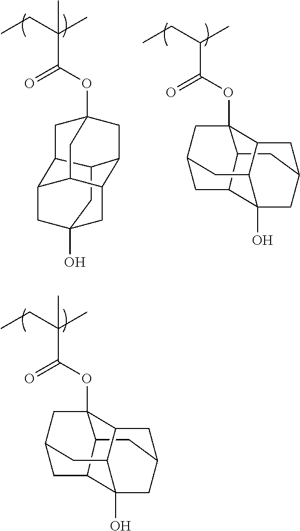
C12CC3(O)CC4C1CC1(OC(=O)C(C)(CC)C)CC2C(C3)C4C1.C12CC3CC4C5CC(CC1C5(O)C3)CC24OC(=O)C(C)CC.C12CC3CC4C5CC(CC1C5(O)C3)CC24OC(=O)C(C)(CC)C
